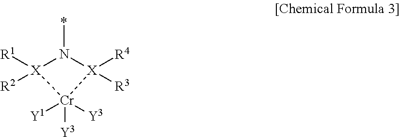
[R1][X]1([R2])N(*)[X]([R4])([R3])[Cr]1([Y3])([Y1])[Y3]
